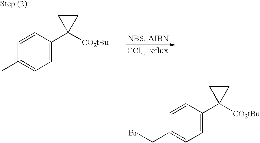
C1(CBr)=CC=C(C2([CO2tBu])CC2)C=C1.C1(C)=CC=C(C2([CO2tBu])CC2)C=C1
